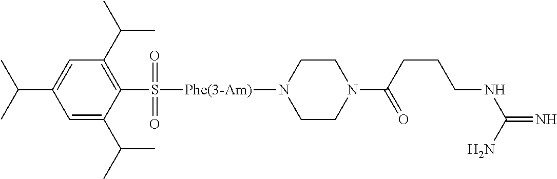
C(C1=CC(C(C)C)=C(S(=O)(=O)[Phe(3-Am)]N2CCN(C(CCCNC(=N)N)=O)CC2)C(C(C)C)=C1)(C)C
